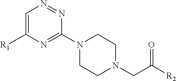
C1=C([R1])N=C(N2CCN(CC(=O)[R2])CC2)N=N1
